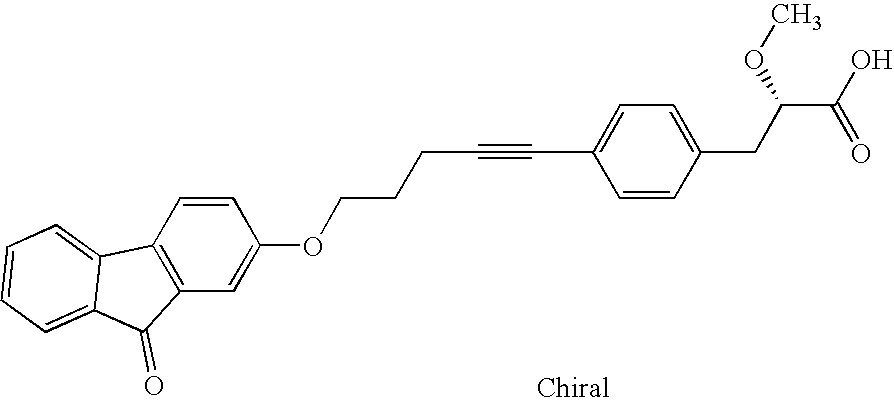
C12=C(C=C(OCCCC#CC3=CC=C(CC(OC)C(O)=O)C=C3)C=C1)C(=O)C1=CC=CC=C21
